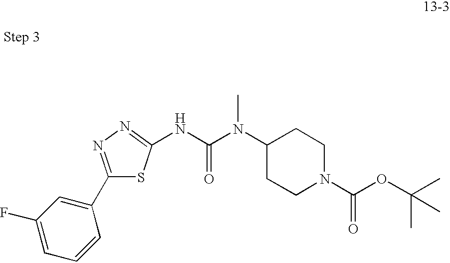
N(C(N(C1CCN(C(OC(C)(C)C)=O)CC1)C)=O)C1=NN=C(C2=CC(F)=CC=C2)S1
